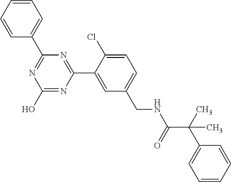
N1=C(C2=CC=CC=C2)N=C(C2=CC(CNC(C(C3=CC=CC=C3)(C)C)=O)=CC=C2Cl)N=C1O
